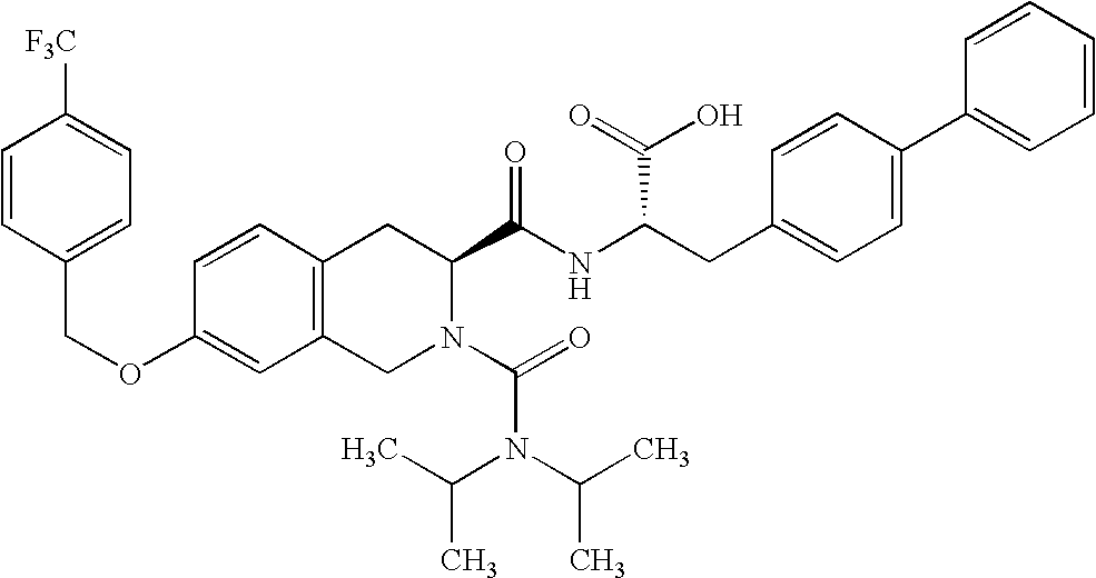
C12=C(CN(C(=O)N(C(C)C)C(C)C)C(C(NC(CC3=CC=C(C4=CC=CC=C4)C=C3)C(=O)O)=O)C1)C=C(OCC1=CC=C([F3C])C=C1)C=C2
